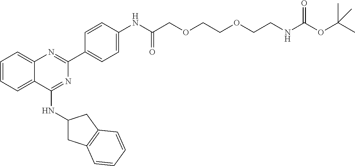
C1(C2=CC=C(NC(COCCOCCNC(OC(C)(C)C)=O)=O)C=C2)=NC2=CC=CC=C2C(NC2CC3=C(C2)C=CC=C3)=N1
